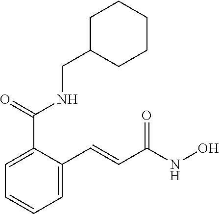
C1C(CNC(C2=CC=CC=C2C=CC(NO)=O)=O)CCCC1
